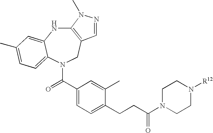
C12=C(CN(C(C3=CC=C(CCC(N4CCN([R12])CC4)=O)C(C)=C3)=O)C3=CC=C(C)C=C3N1)C=NN2C
